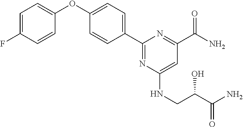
C1=C(F)C=CC(OC2=CC=C(C3=NC(NCC(C(N)=O)O)=CC(C(N)=O)=N3)C=C2)=C1
